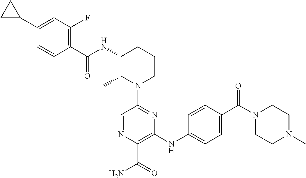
N1(C2=NC(NC3=CC=C(C(N4CCN(C)CC4)=O)C=C3)=C(C(=O)N)N=C2)CCCC(NC(=O)C2=C(F)C=C(C3CC3)C=C2)C1C
